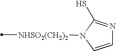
[NHSO2(CH2)2](C)N1C=CN=C1S
